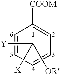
C1=CC=CC=C1[COOM].C([Y])([X])[OR]
